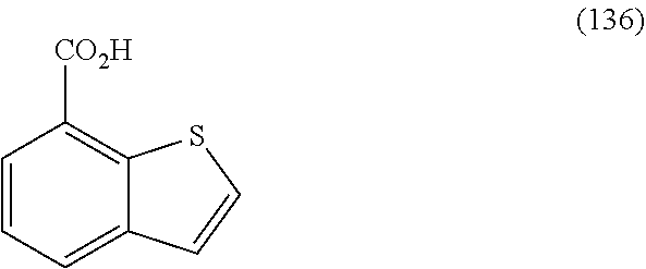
C1=CC=C2C(=C1[CO2H])SC=C2
